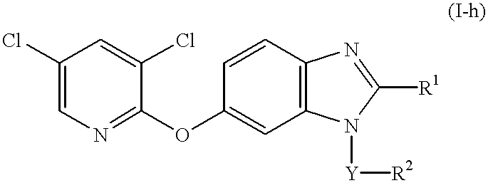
C1(Cl)=CN=C(OC2=CC3=C(C=C2)N=C([R1])N3[Y][R2])C(Cl)=C1
